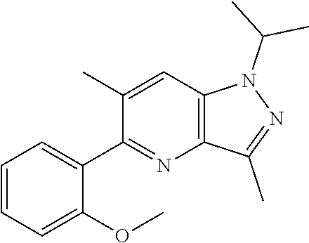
C1=CC=C(OC)C(C2=NC3=C(C=C2C)N(C(C)C)N=C3C)=C1
